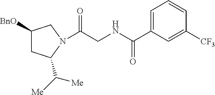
C1([BnO])CC(C([Me])[Me])N(C(CNC(C2=CC=CC([CF3])=C2)=O)=O)C1
